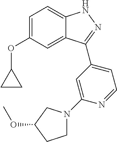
C1=C(OC2CC2)C=C2C(=C1)NN=C2C1=CC=NC(N2CCC(OC)C2)=C1
